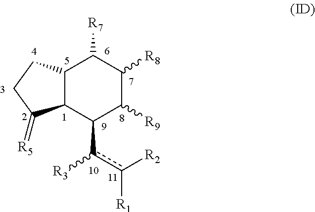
C12C(C(c(c([R2])[R1])[R3])C([R9])C([R8])C1[R7])C(=[R5])CC2
